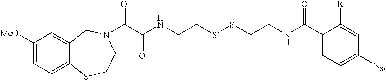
C1([MeO])=CC=C2C(=C1)CN(C(C(NCCSSCCNC(C1=CC=C([N3])C=C1[R])=O)=O)=O)CCS2
